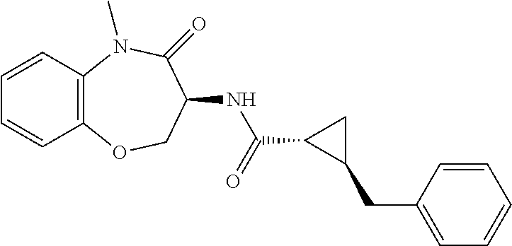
C1=CC2=C(C=C1)OCC(NC(C1CC1CC1=CC=CC=C1)=O)C(=O)N2C
